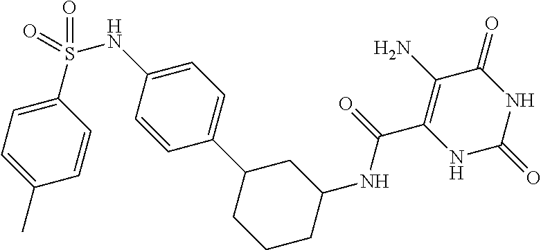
C(C1=C(N)C(=O)NC(=O)N1)(=O)NC1CC(C2=CC=C(NS(C3=CC=C(C)C=C3)(=O)=O)C=C2)CCC1
